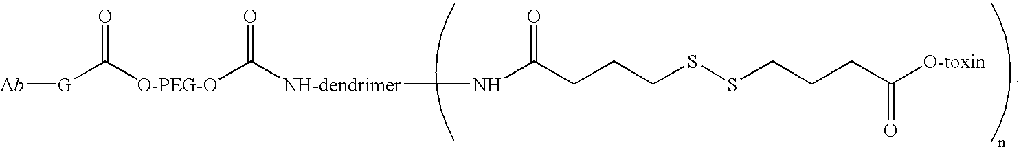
[Ab][G]C(=O)[O-PEG-O]C(=O)[NH-dendrimer]NC(CCCSSCCCC([O-toxin])=O)=O
